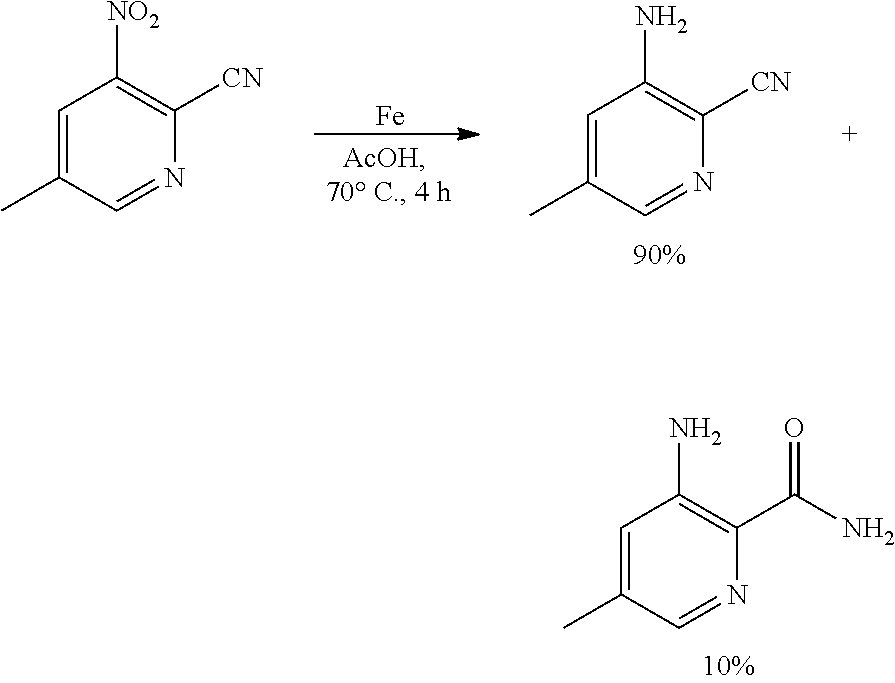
C1=C(C)C=NC(C(N)=O)=C1N.[Fe].C1=C(C)C=NC([CN])=C1[NO2].C1=C(C)C=NC([CN])=C1N
